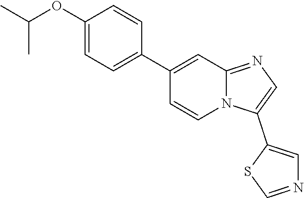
N12C(=NC=C1C1=CN=CS1)C=C(C1=CC=C(OC(C)C)C=C1)C=C2
